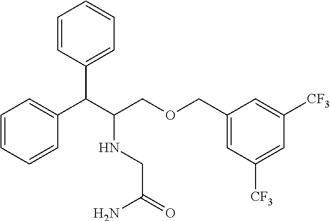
C1=CC(C(C2=CC=CC=C2)C(NCC(N)=O)COCC2=CC([CF3])=CC([CF3])=C2)=CC=C1
